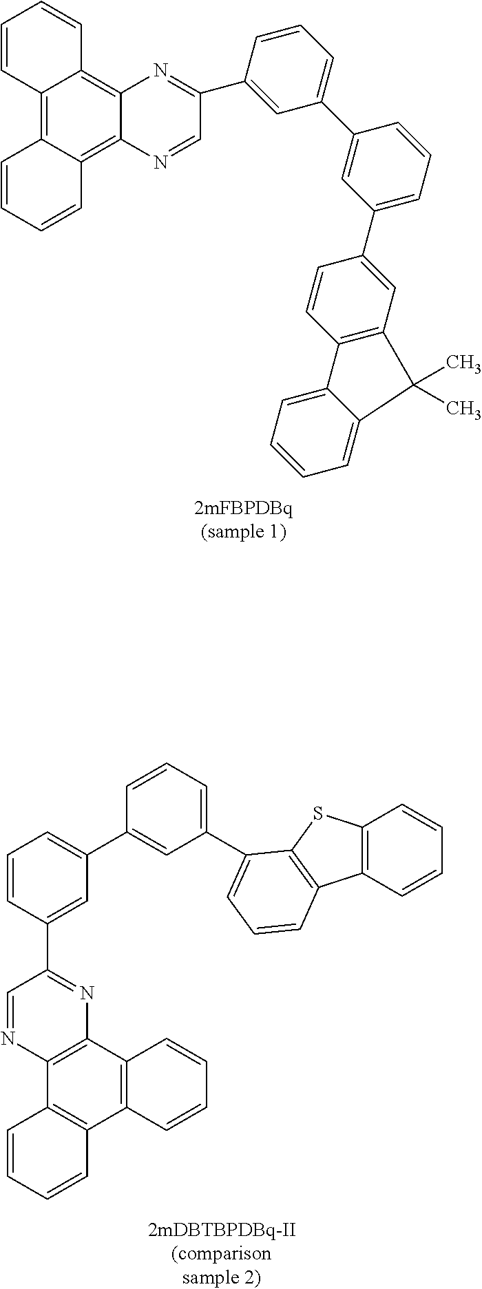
C1=CC(C2=NC3=C(N=C2)C2=C(C4=C3C=CC=C4)C=CC=C2)=CC(C2=CC(C3=CC=CC4=C3SC3=C4C=CC=C3)=CC=C2)=C1.C1=CC2=C3C(=C4C(=C2C=C1)N=C(C1=CC(C2=CC(C5=CC6=C(C=C5)C5=CC=CC=C5C6(C)C)=CC=C2)=CC=C1)C=N4)C=CC=C3
